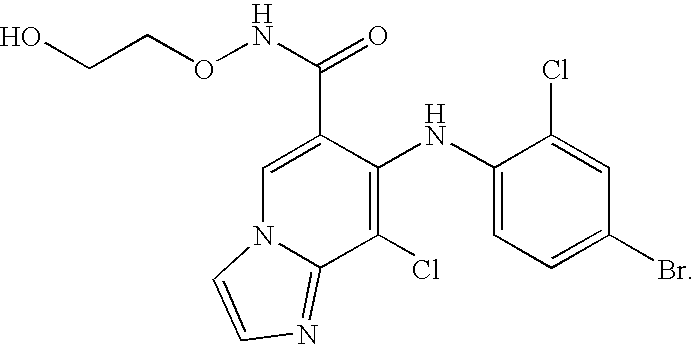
C1(Cl)=C(NC2=CC=C(Br)C=C2Cl)C(C(NOCCO)=O)=CN2C1=NC=C2
